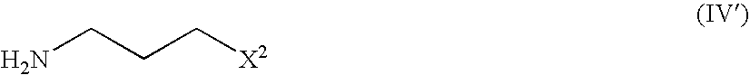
NCCC[X2]
